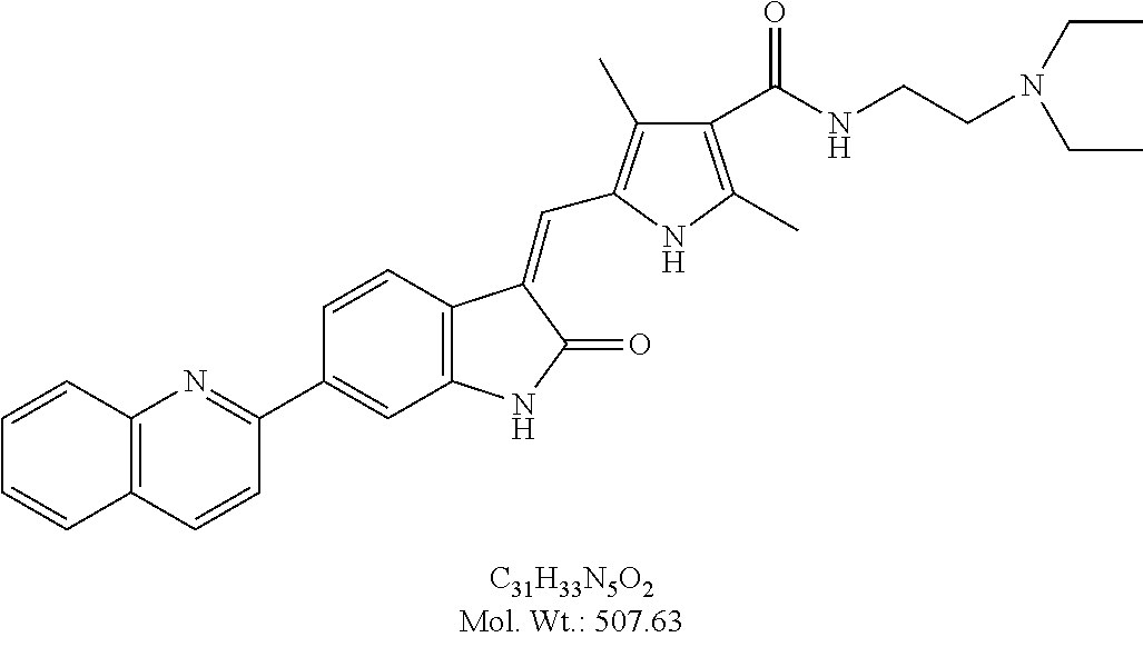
C1=CC2=C(C=C1C1=NC3=C(C=C1)C=CC=C3)NC(=O)C2=CC1=C(C)C(C(NCCN(CC)CC)=O)=C(C)N1
